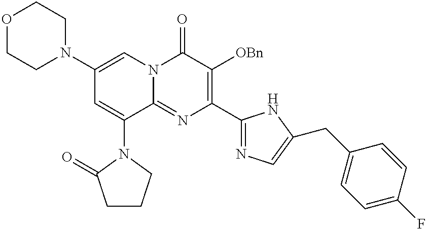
O1CCN(C2=CN3C(=NC(C4=NC=C(CC5=CC=C(F)C=C5)N4)=C([OBn])C3=O)C(N3CCCC3=O)=C2)CC1
